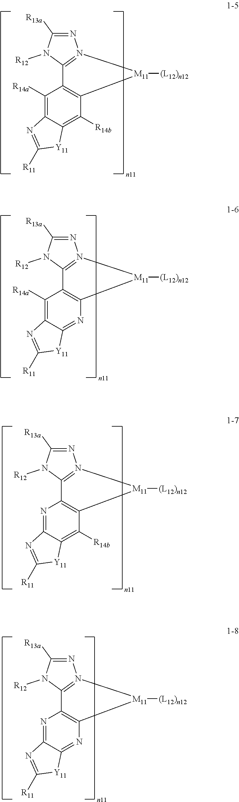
N1=C([R13a])N([R12])C2=N1[M11]([(L12)n12])C1=C2C([R14a])=C2C(=C1[R14b])[Y11]C([R11])=N2.N1=C([R13a])N([R12])C2=N1[M11]([(L12)n12])C1=C2N=C2C(=C1[R14b])[Y11]C([R11])=N2.N1=C([R13a])N([R12])C2=N1[M11]([(L12)n12])C1=C2C([R14a])=C2C(=N1)[Y11]C([R11])=N2.N1=C([R13a])N([R12])C2=N1[M11]([(L12)n12])C1=C2N=C2C(=N1)[Y11]C([R11])=N2
